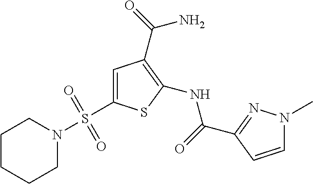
C1=C(S(N2CCCCC2)(=O)=O)SC(NC(=O)C2=NN(C)C=C2)=C1C(=O)N
